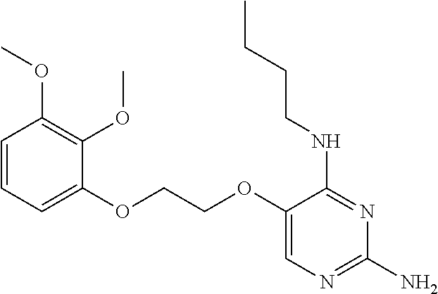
C(COC1=CN=C(N)N=C1NCCCC)OC1=CC=CC(OC)=C1OC
